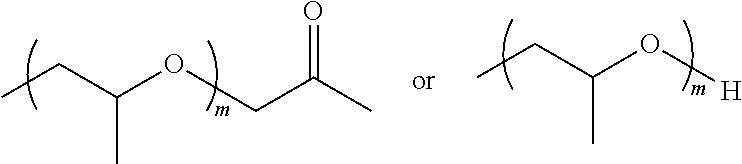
CCC(C)OCC(C)=O.CCC(C)O[H]
